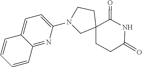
N1(C2=CC=C3C(=N2)C=CC=C3)CC2(CCC(=O)NC2=O)CC1
